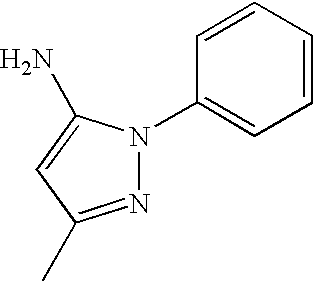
N1=C(C)C=C(N)N1C1=CC=CC=C1
